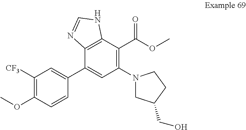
C1([CF3])=C(OC)C=CC(C2=CC(N3CC(CO)CC3)=C(C(OC)=O)C3=C2N=CN3)=C1
